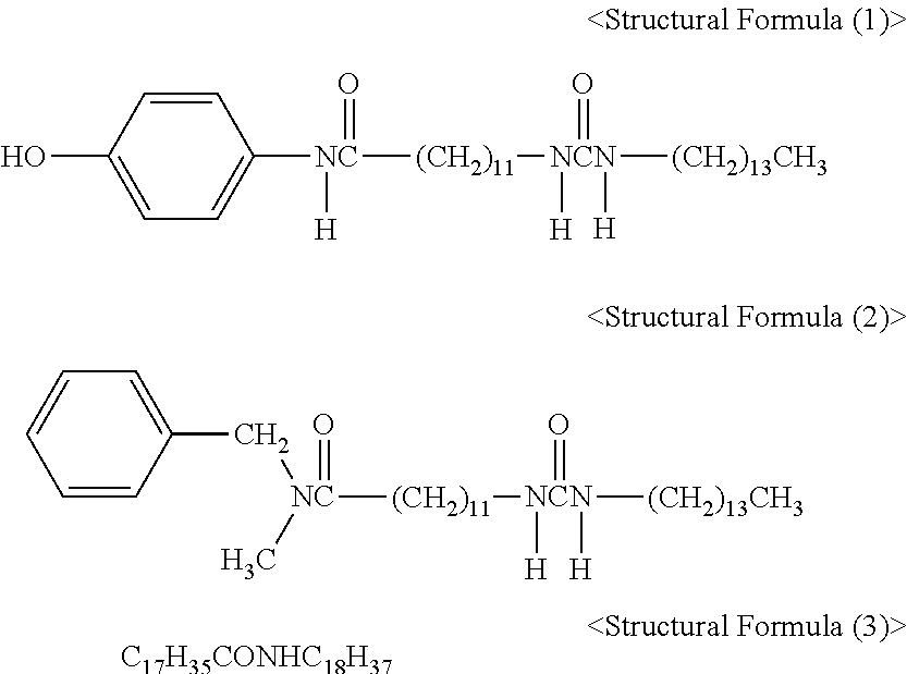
C1=CC(O)=CC=C1[NC](=O)([H])[(CH2)11][NCN](=O)([H])([H])[(CH2)13CH3].[NC](=O)(C)([(CH2)11][NCN](=O)([H])([H])[(CH2)13CH3])CC1=CC=CC=C1.[C17H35CONHC18H37]
